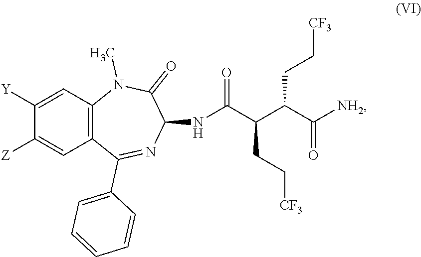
C1([Y])=CC2=C(C=C1[Z])C(C1=CC=CC=C1)=NC(NC(C(C(C([NH2])=O)CC[CF3])CC[CF3])=O)C(=O)N2C
